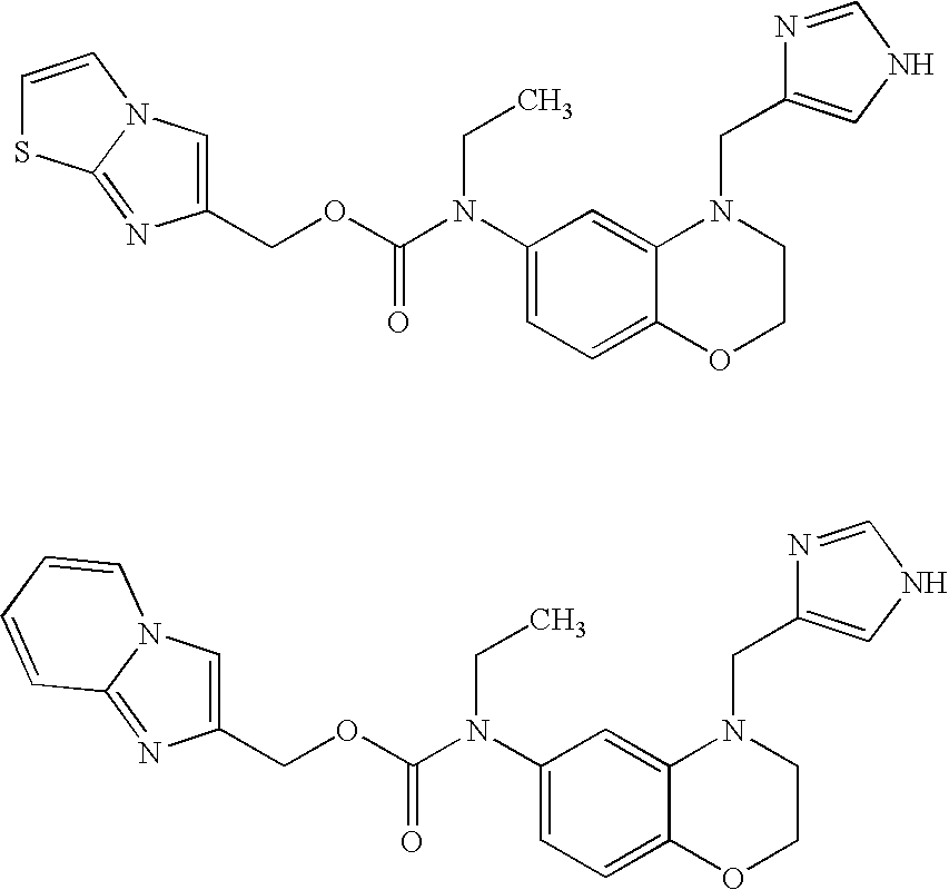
C1(N(C(OCC2=CN3C(=N2)SC=C3)=O)CC)=CC=C2C(=C1)N(CC1=CNC=N1)CCO2.C1(N(C(OCC2=CN3C(=N2)C=CC=C3)=O)CC)=CC=C2C(=C1)N(CC1=CNC=N1)CCO2
